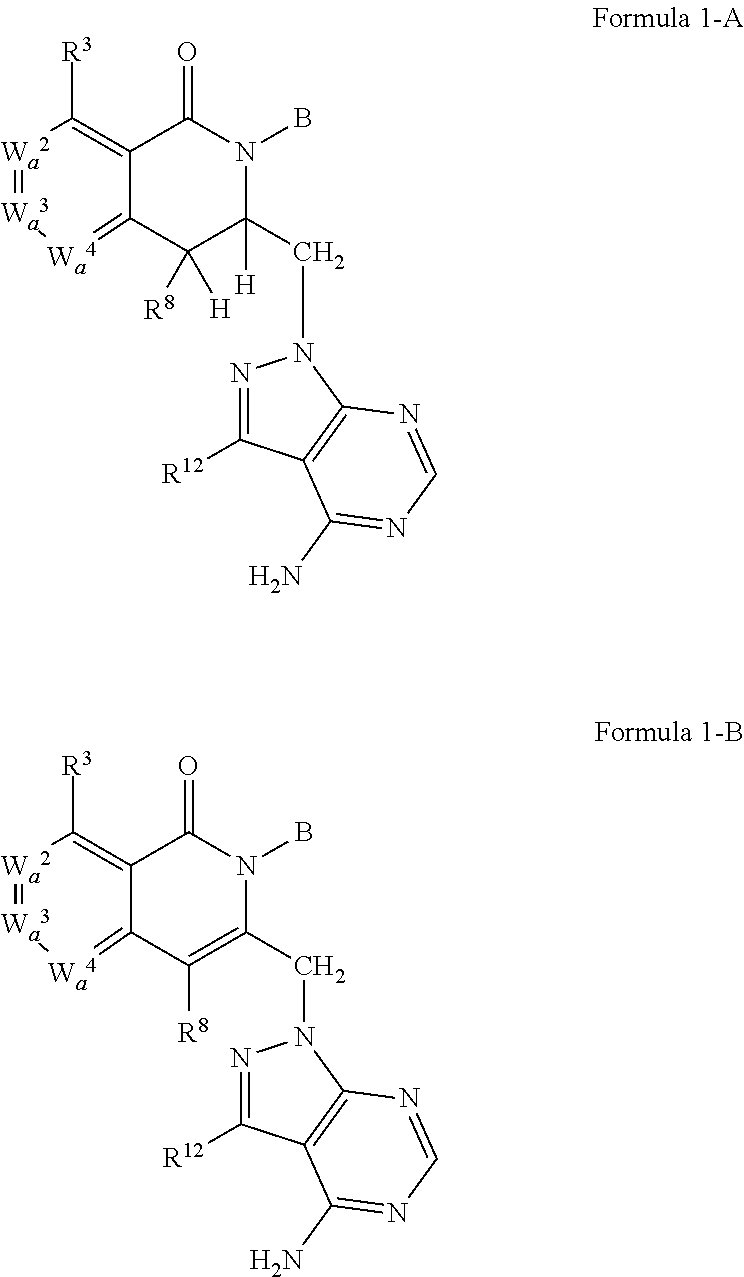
[Wa2]1=[Wa3][Wa4]=C2C(=C1[R3])C(=O)N(B)C(CN1N=C([R12])C3=C1N=CN=C3N)([H])C2([H])[R8].[Wa2]1=[Wa3][Wa4]=C2C(=C1[R3])C(=O)N(B)C(CN1N=C([R12])C3=C1N=CN=C3N)=C2[R8]
